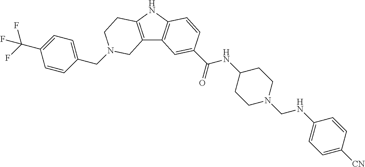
C1(CN2CCC3=C(C4=C(N3)C=CC(C(=O)NC3CCN(CNC5=CC=C([CN])C=C5)CC3)=C4)C2)=CC=C(C(F)(F)F)C=C1
